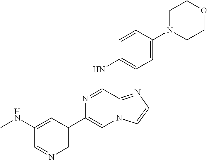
C1(C2=CN=CC(NC)=C2)=CN2C(=NC=C2)C(NC2=CC=C(N3CCOCC3)C=C2)=N1
